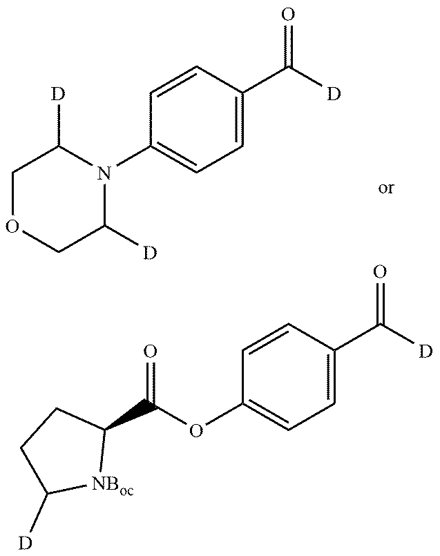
C1OCC([D])N(C2=CC=C(C([D])=O)C=C2)C1[D].C1(OC(C2CCC([D])[NBoc]2)=O)=CC=C(C([D])=O)C=C1
